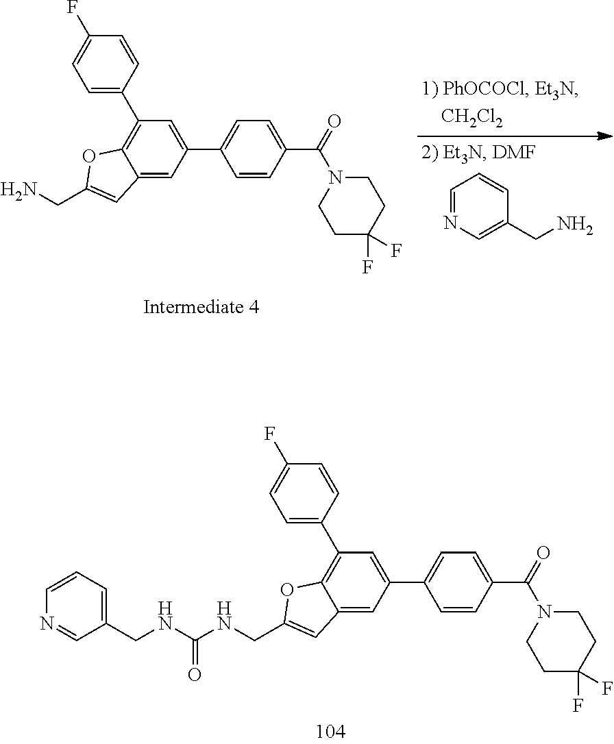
C1(C2=CC=C(F)C=C2)=C2C(=CC(C3=CC=C(C(=O)N4CCC(F)(F)CC4)C=C3)=C1)C=C(CNC(NCC1=CC=CN=C1)=O)O2.C1=NC=C(CN)C=C1.C1(C2=CC=C(F)C=C2)=C2C(=CC(C3=CC=C(C(=O)N4CCC(F)(F)CC4)C=C3)=C1)C=C(CN)O2
